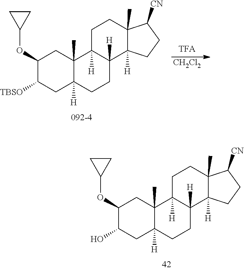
C1(OC2CC2)C(O)CC2([H])C(C)(C1)C1([H])C([H])(CC2)C2([H])C(C)(CC1)C([CN])CC2.[CH2Cl2].C1(OC2CC2)C([TBSO])CC2([H])C(C)(C1)C1([H])C([H])(CC2)C2([H])C(C)(CC1)C([CN])CC2
